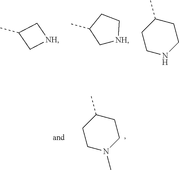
C1(C)C[NH]C1.C1[NH]CCC1C.C1CNCCC1C.C1CN(C)CCC1C
